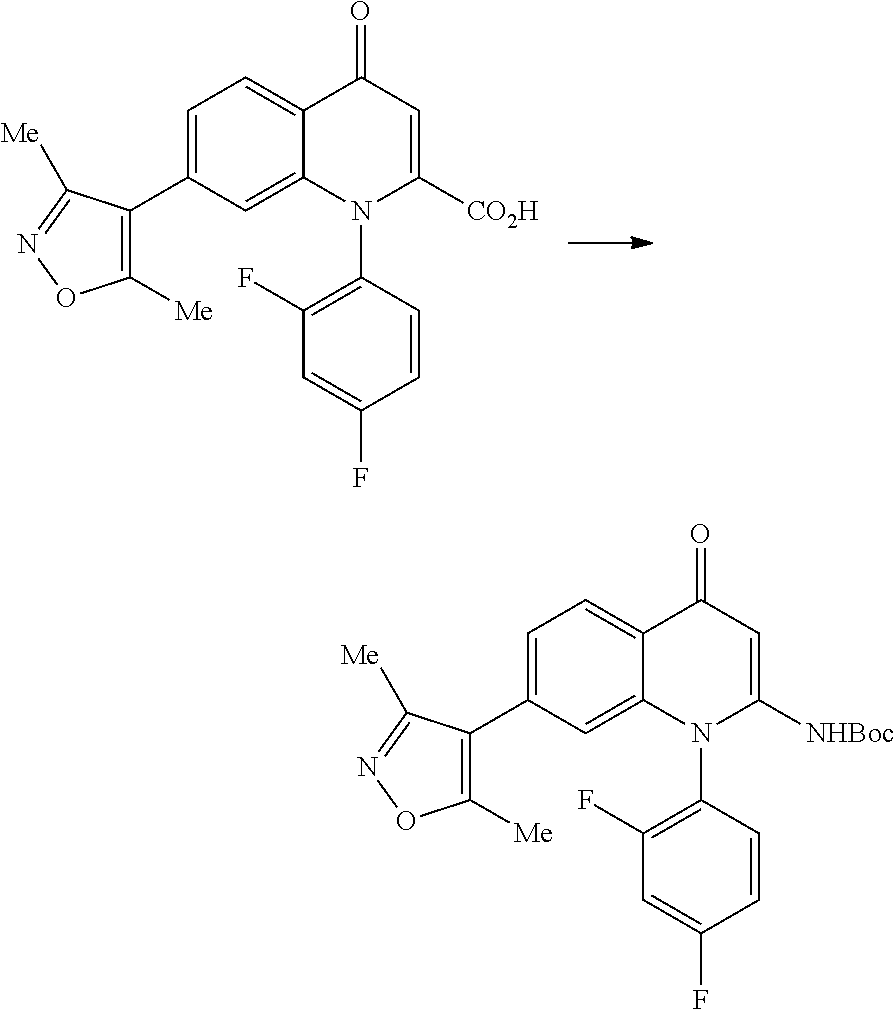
C1=C(C2=C([Me])ON=C2[Me])C=C2C(=C1)C(=O)C=C([CO2H])N2C1=C(F)C=C(F)C=C1.C1=C(C2=C([Me])ON=C2[Me])C=C2C(=C1)C(=O)C=C([NHBoc])N2C1=C(F)C=C(F)C=C1
